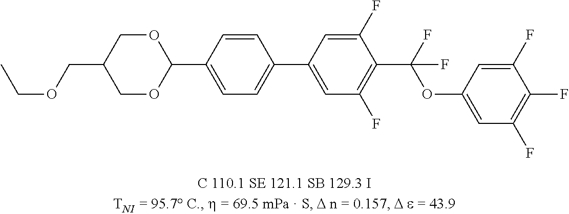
O1CC(COCC)COC1C1=CC=C(C2=CC(F)=C(C(OC3=CC(F)=C(F)C(F)=C3)(F)F)C(F)=C2)C=C1
